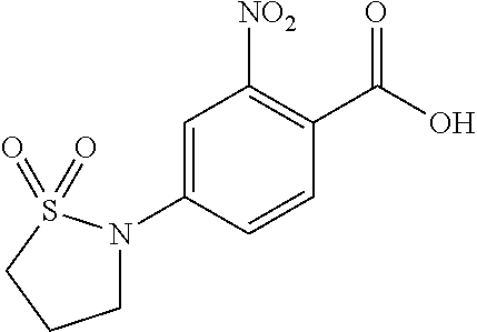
C1=C(N2CCCS2(=O)=O)C=CC(C(O)=O)=C1[NO2]
